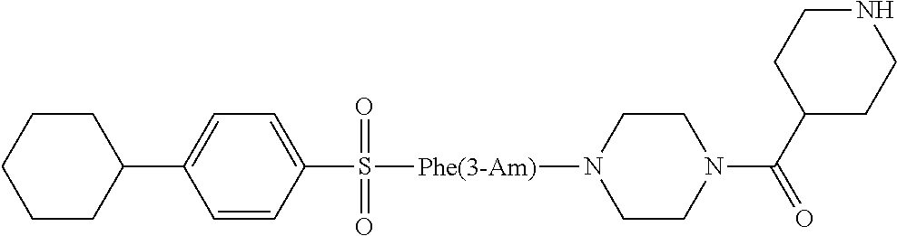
C1(C2CCCCC2)=CC=C(S(=O)(=O)[Phe(3-Am)]N2CCN(C(C3CCNCC3)=O)CC2)C=C1
